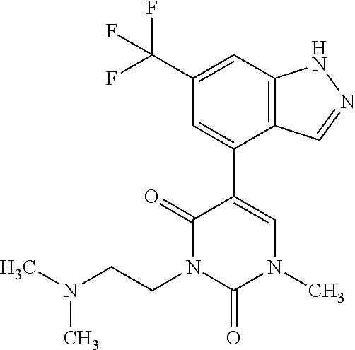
C12=C(C=C(C(F)(F)F)C=C1C1=CN(C)C(=O)N(CCN(C)C)C1=O)NN=C2
